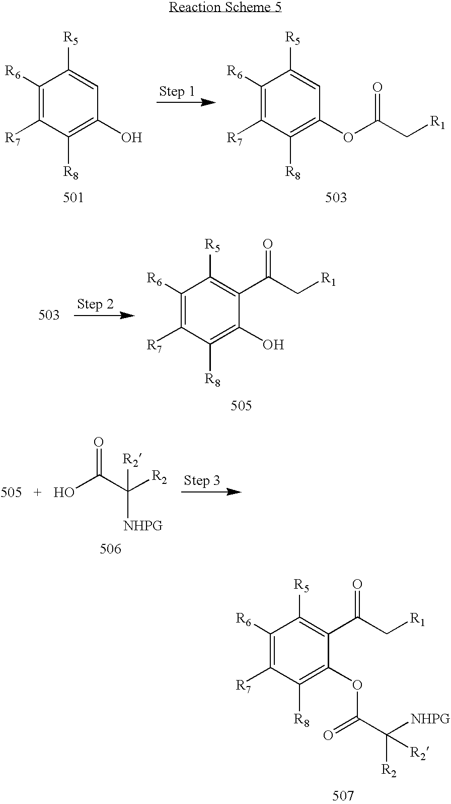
C1([R6])=C([R7])C([R8])=C(OC(C([NHPG])([R2])[R2])=O)C(C(C[R1])=O)=C1[R5].C1([R6])=C([R7])C([R8])=C(O)C=C1[R5].C1([R6])=C([R7])C([R8])=C(OC(C[R1])=O)C=C1[R5].C1([R6])=C([R7])C([R8])=C(O)C(C(C[R1])=O)=C1[R5].OC(C([R2])([R2])[NHPG])=O
